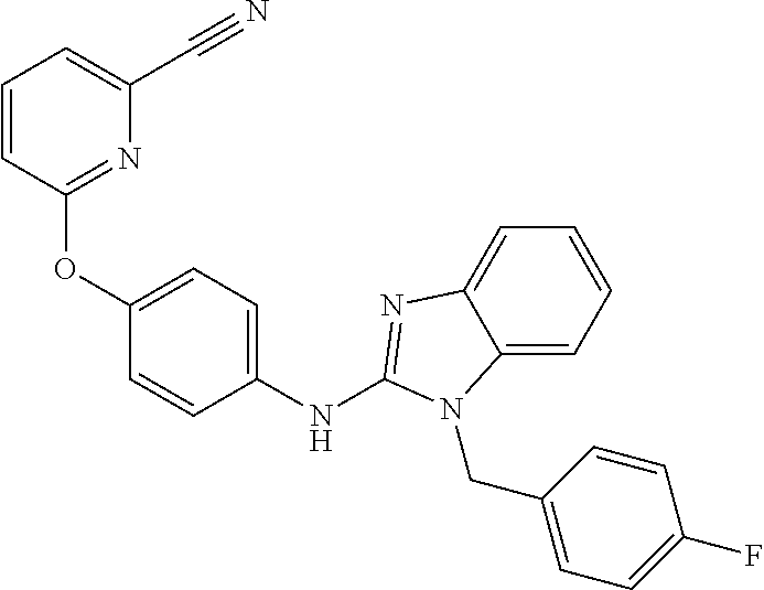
C1(OC2=CC=C(NC3=NC4=CC=CC=C4N3CC3=CC=C(F)C=C3)C=C2)=NC(C#N)=CC=C1
